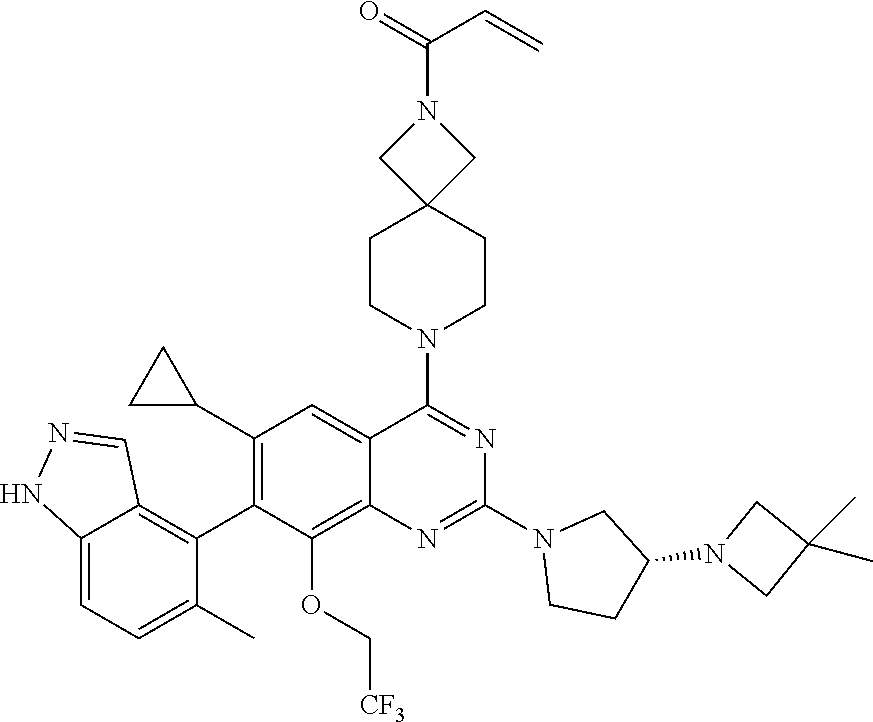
C12=CC=C(C)C(C3=C(C4CC4)C=C4C(=C3OC[CF3])N=C(N3CCC(N5CC(C)(C)C5)C3)N=C4N3CCC4(CC3)CN(C(=O)C=C)C4)=C1C=NN2
